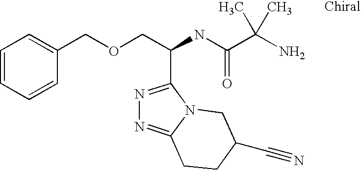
C1=CC=CC(COCC(NC(C(N)(C)C)=O)C2=NN=C3N2CC(C#N)CC3)=C1
